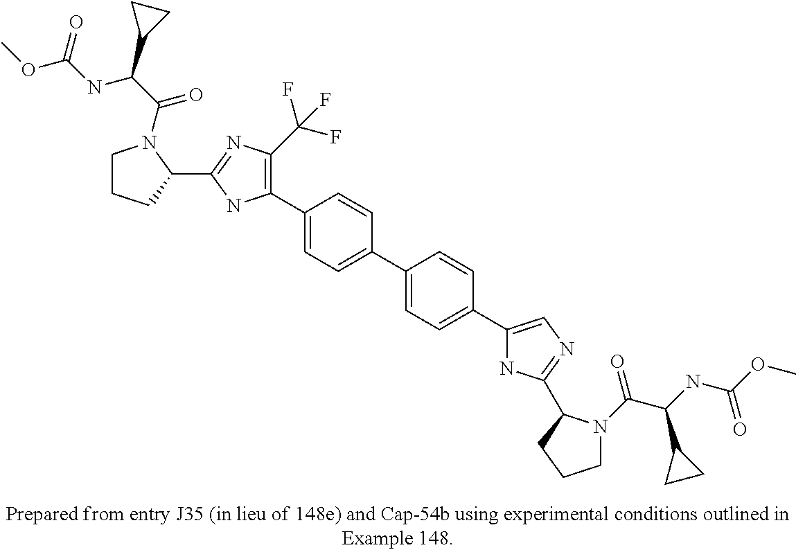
C1(C2=CC=C(C3=CC=C(C4=CN=C(C5N(C(=O)C(C6CC6)NC(=O)OC)CCC5)N4)C=C3)C=C2)=C(C(F)(F)F)N=C(C2N(C(C(NC(=O)OC)C3CC3)=O)CCC2)N1
